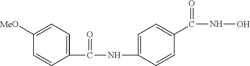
C1([MeO])=CC=C(C(NC2=CC=C(C(NO)=O)C=C2)=O)C=C1
